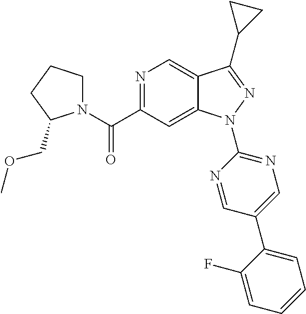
N1(C(C2=NC=C3C(=C2)N(C2=NC=C(C4=CC=CC=C4F)C=N2)N=C3C2CC2)=O)CCCC1COC
